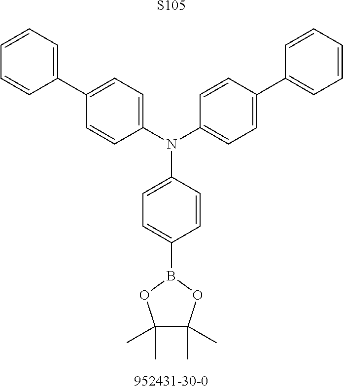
[S105].N(C1=CC=C(B2OC(C)(C)C(C)(C)O2)C=C1)(C1=CC=C(C2=CC=CC=C2)C=C1)C1=CC=C(C2=CC=CC=C2)C=C1
